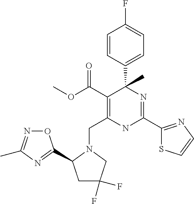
C(C1=C(C(=O)OC)C(C2=CC=C(F)C=C2)(C)N=C(C2=NC=CS2)N1)N1CC(F)(F)CC1C1=NC(C)=NO1
